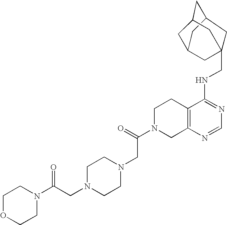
C12=C(N=CN=C1NCC13CC4CC(CC(C4)C1)C3)CN(C(=O)CN1CCN(CC(N3CCOCC3)=O)CC1)CC2
